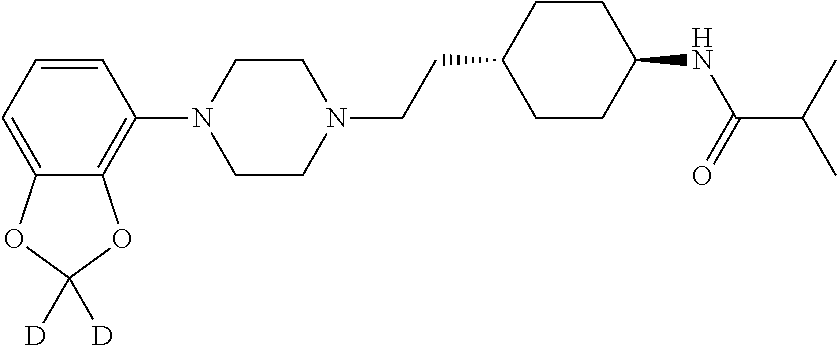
C1=CC=C2C(=C1N1CCN(CCC3CCC(NC(C(C)C)=O)CC3)CC1)OC([D])([D])O2
